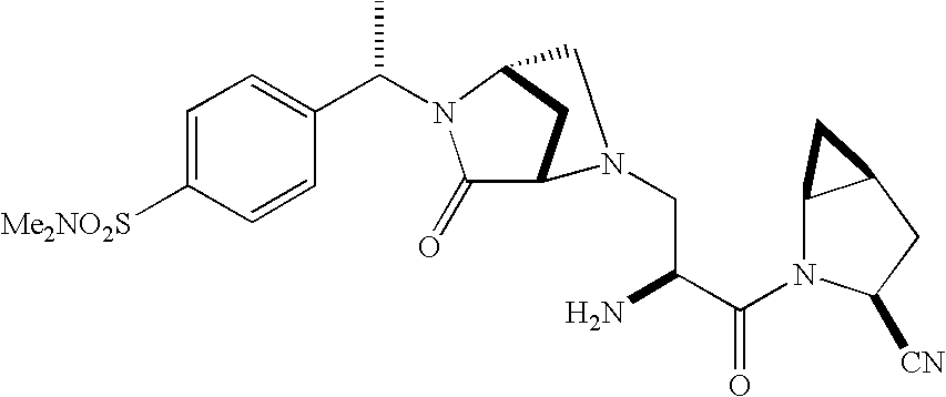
C1([Me2NO2S])=CC=C(C(N2C(=O)C3CC2CN3CC(N)C(N2C3C(CC2[CN])C3)=O)C)C=C1
